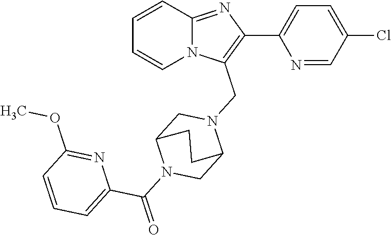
C1=CC2=NC(C3=CC=C(Cl)C=N3)=C(CN3CC4N(C(=O)C5=CC=CC(OC)=N5)CC3CC4)N2C=C1
